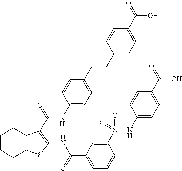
C1CCC2=C(C1)C(C(=O)NC1=CC=C(CCC3=CC=C(C(=O)O)C=C3)C=C1)=C(NC(C1=CC=CC(S(=O)(=O)NC3=CC=C(C(=O)O)C=C3)=C1)=O)S2
